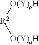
[R2]([O(Y)pH])[O(Y)qH]
